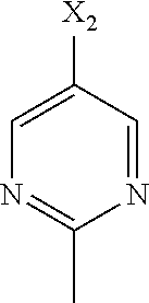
N1=C(C)N=CC([X2])=C1
